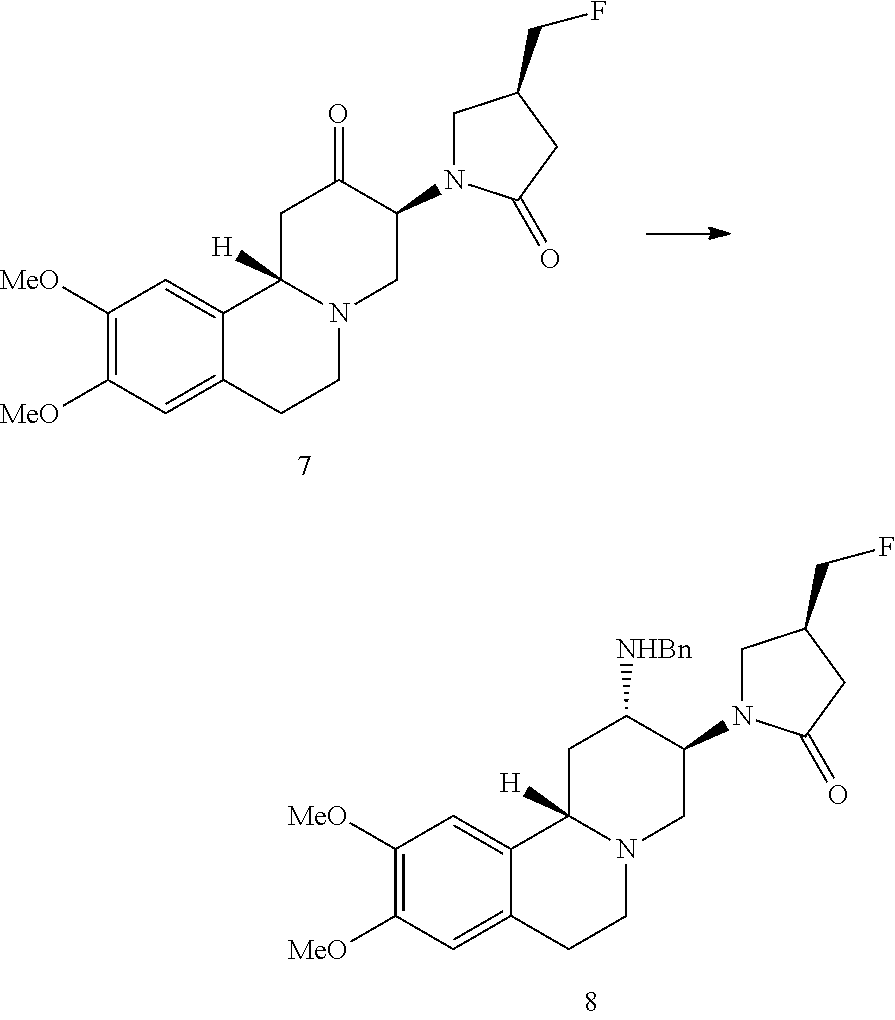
C1([MeO])=C([MeO])C=C2C(=C1)C1([H])N(CC2)CC(N2CC(CF)CC2=O)C(=O)C1.C1([MeO])=C([MeO])C=C2C(=C1)C1([H])N(CC2)CC(N2CC(CF)CC2=O)C([NHBn])C1
